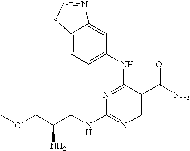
C1(NC2=NC(NCC(COC)N)=NC=C2C(N)=O)=CC=C2C(=C1)N=CS2
